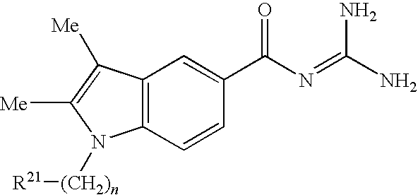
C12=C(C=CC(C(N=C(N)N)=O)=C1)N([(CH2)n][R21])C([Me])=C2[Me]
